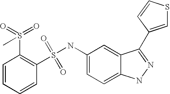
C1=CC=CC(S(NC2=CC=C3C(=C2)C(C2=CSC=C2)=NN3)(=O)=O)=C1S(=O)(C)=O
